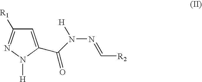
C1=C(C(N(N=C[R2])[H])=O)N([H])N=C1[R1]
